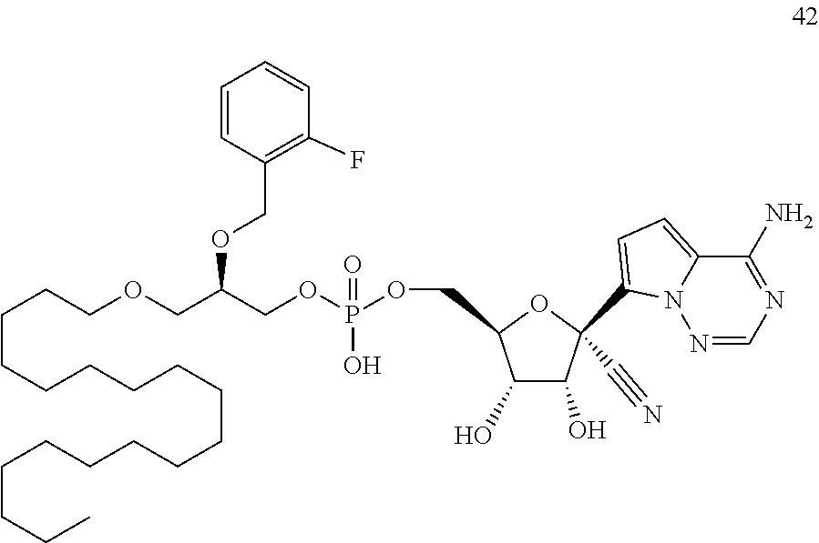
C(CCOCC(COP(OCC1C(O)C(O)C(C2=CC=C3N2N=CN=C3N)(C#N)O1)(=O)O)OCC1=C(F)C=CC=C1)CCCCCCCCCCCCCCC
